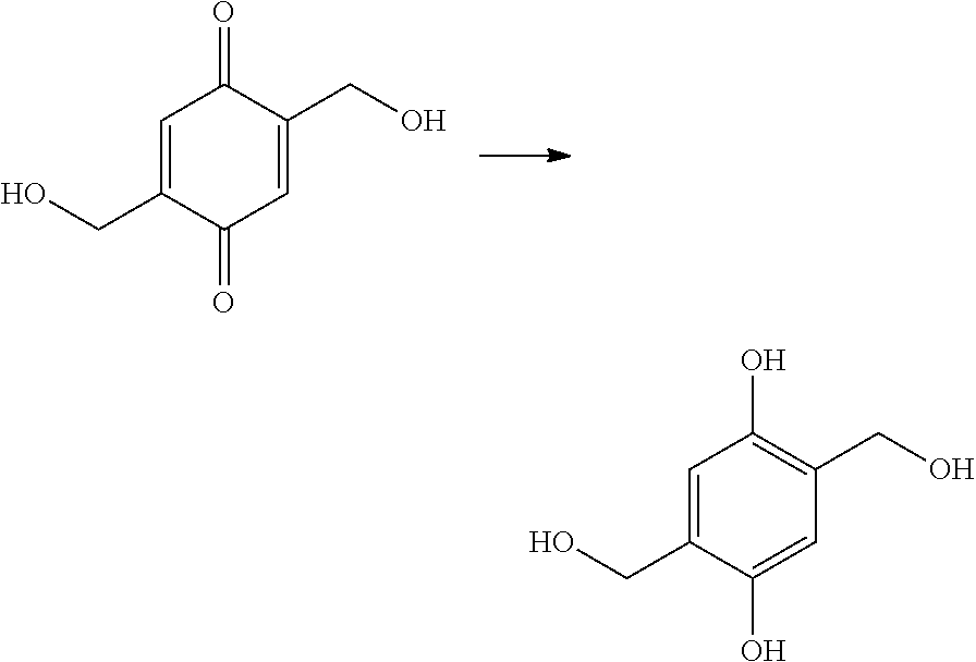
C1=C(CO)C(O)=CC(CO)=C1O.C1=C(CO)C(=O)C=C(CO)C1=O
